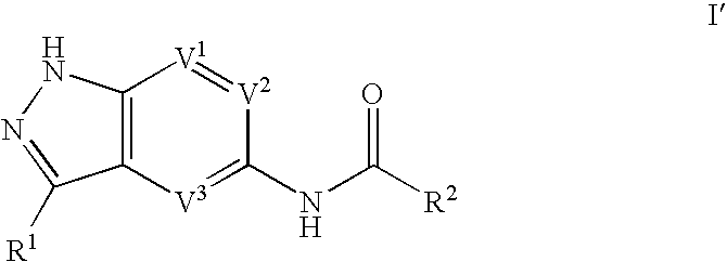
C12=C([V3]=C(NC([R2])=O)[V2]=[V1]1)C([R1])=NN2
